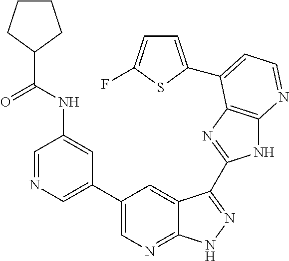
C1=NC=C(C2=CN=C3C(=C2)C(C2=NC4=C(N2)N=CC=C4C2=CC=C(F)S2)=NN3)C=C1NC(C1CCCC1)=O
